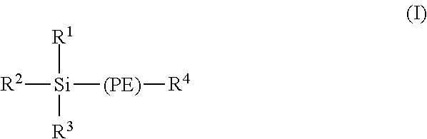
[R1][Si]([R2])([(PE)][R4])[R3]
